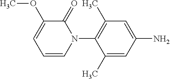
C1=C(C)C(N2C(=O)C(OC)=CC=C2)=C(C)C=C1N
